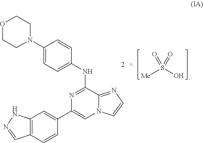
N1=C(NC2=CC=C(N3CCOCC3)C=C2)C2=NC=CN2C=C1C1=CC2=C(C=C1)C=NN2.[Me]S(O)(=O)=O
